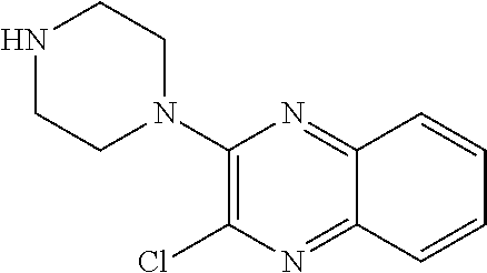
C1(N2CCNCC2)=C(Cl)N=C2C(=N1)C=CC=C2
